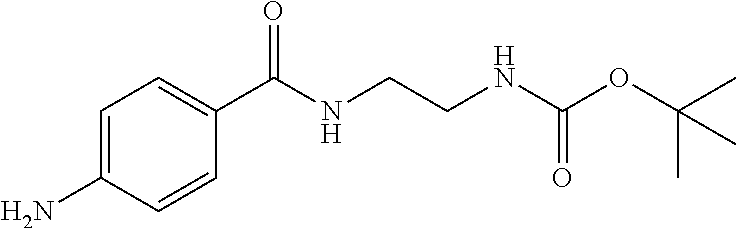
C1=C(N)C=CC(C(NCCNC(OC(C)(C)C)=O)=O)=C1
